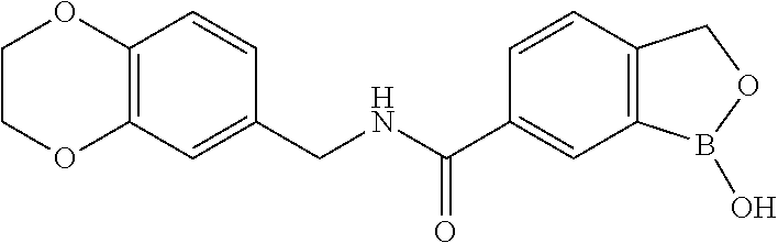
C12=C(C=C(CNC(C3=CC4=C(C=C3)COB4O)=O)C=C1)OCCO2
